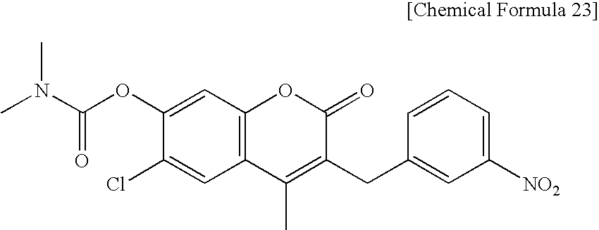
C12=C(C=C(OC(N(C)C)=O)C(Cl)=C1)OC(=O)C(CC1=CC([NO2])=CC=C1)=C2C
